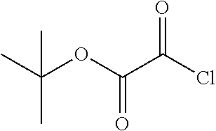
CC(OC(C(Cl)=O)=O)(C)C
